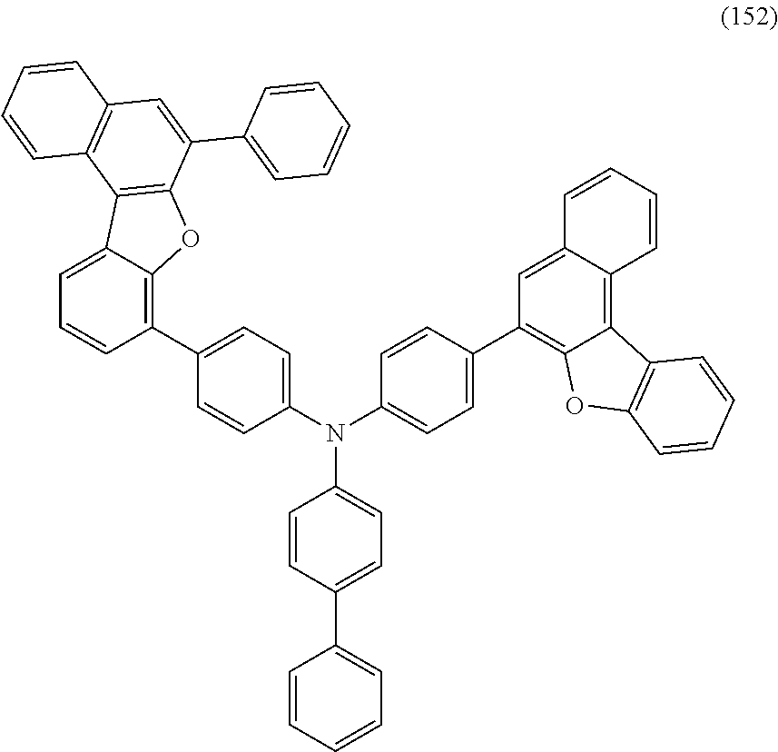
C1(C2=CC=C(N(C3=CC=C(C4=C5C(=C6C(=C4)C=CC=C6)C4=C(O5)C=CC=C4)C=C3)C3=CC=C(C4=CC=CC=C4)C=C3)C=C2)=C2C(=CC=C1)C1=C(O2)C(C2=CC=CC=C2)=CC2=C1C=CC=C2
